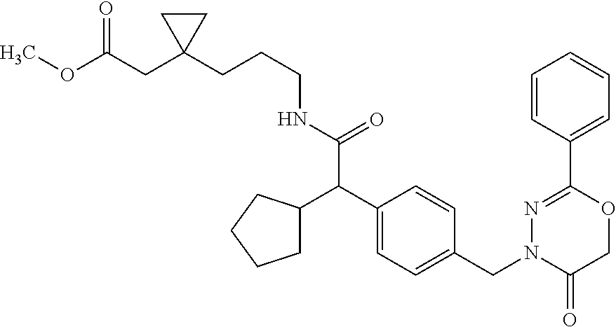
COC(CC1(CCCNC(C(C2=CC=C(CN3C(=O)COC(C4=CC=CC=C4)=N3)C=C2)C2CCCC2)=O)CC1)=O
